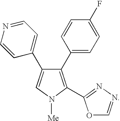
C1(C2=CC=C(F)C=C2)=C(C2=NN=CO2)N([Me])C=C1C1=CC=NC=C1
